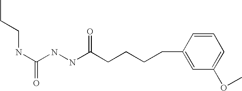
O=C(CCCCC1=CC(OC)=CC=C1)NNC(NCCC)=O
